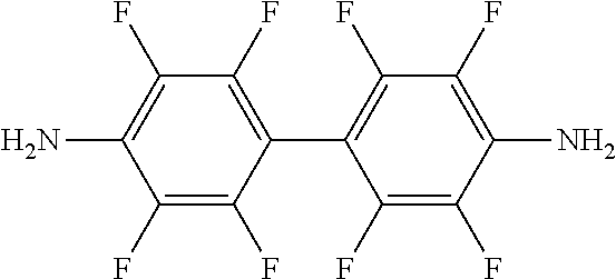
C1(F)=C(F)C(C2=C(F)C(F)=C(N)C(F)=C2F)=C(F)C(F)=C1N
